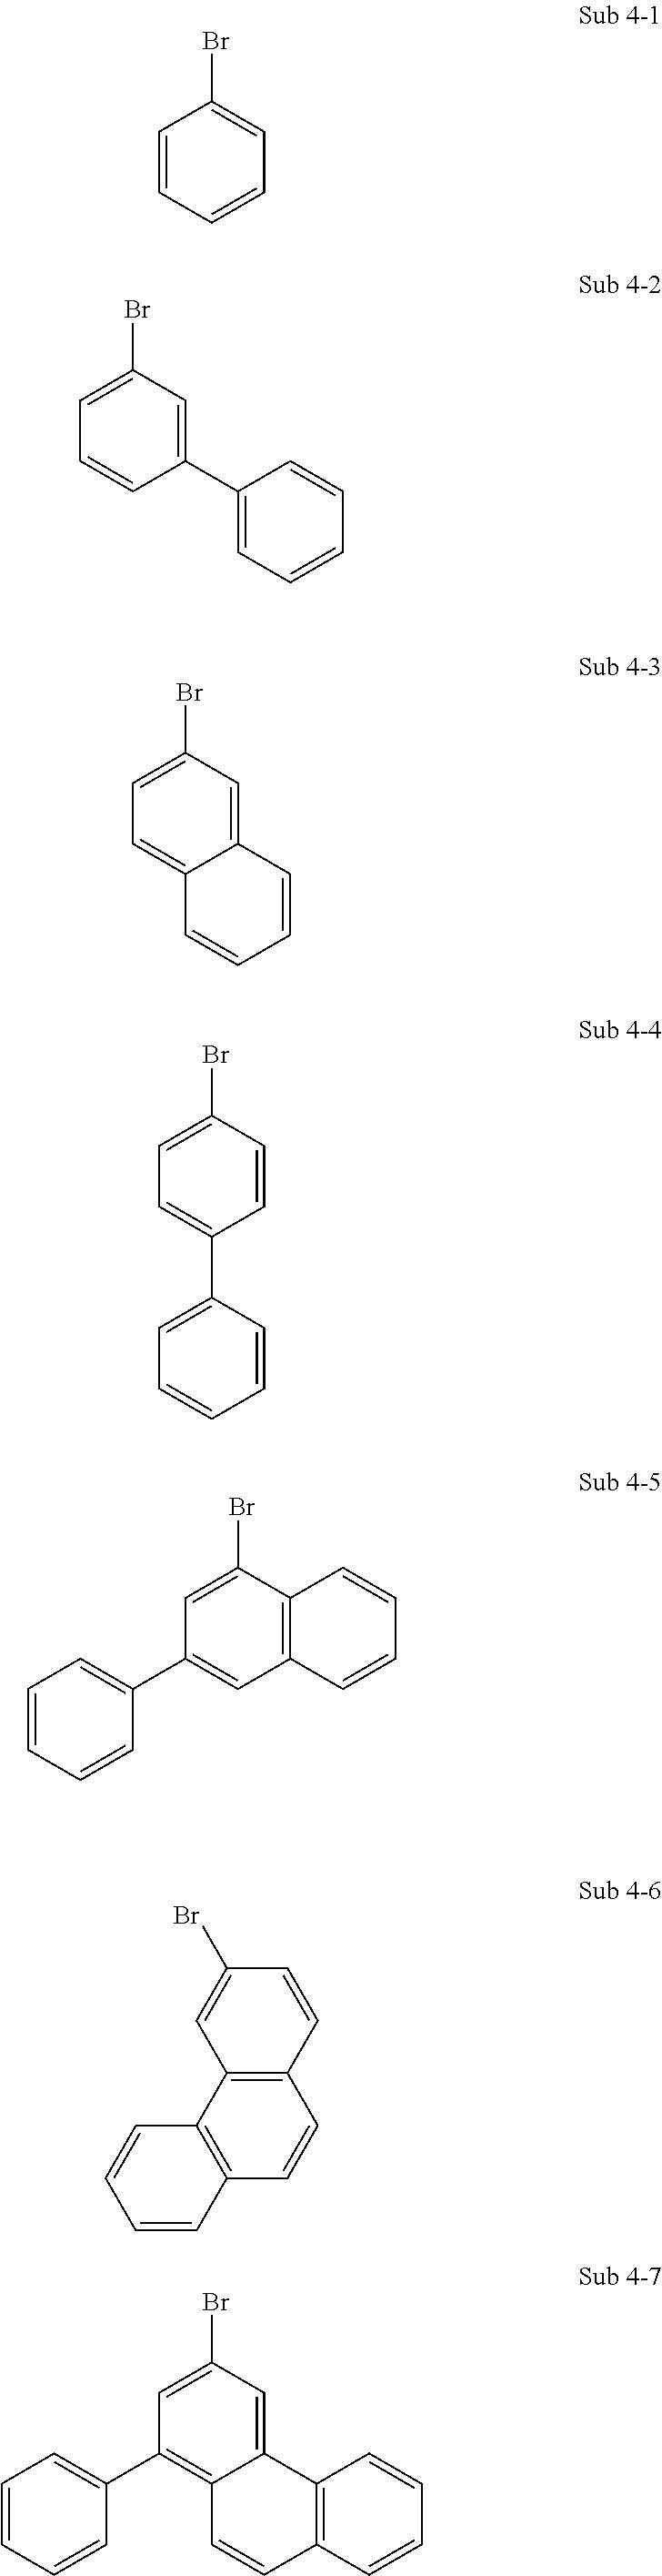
C1=CC=CC=C1Br.C1=C(C2=CC=CC=C2)C=CC=C1Br.C1=C2C(=CC=C1Br)C=CC=C2.C1=CC(C2=CC=CC=C2)=CC=C1Br.C12=C(C=C(C3=CC=CC=C3)C=C1Br)C=CC=C2.C12=C(C3=C(C=C1)C=CC=C3)C=C(Br)C=C2.C1=C2C(=C(C3=CC=CC=C3)C=C1Br)C=CC1=C2C=CC=C1
